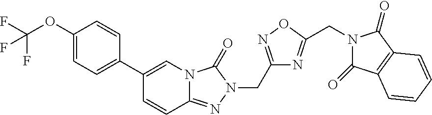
C1(OC(F)(F)F)=CC=C(C2=CN3C(=NN(CC4=NOC(CN5C(=O)C6=C(C5=O)C=CC=C6)=N4)C3=O)C=C2)C=C1
